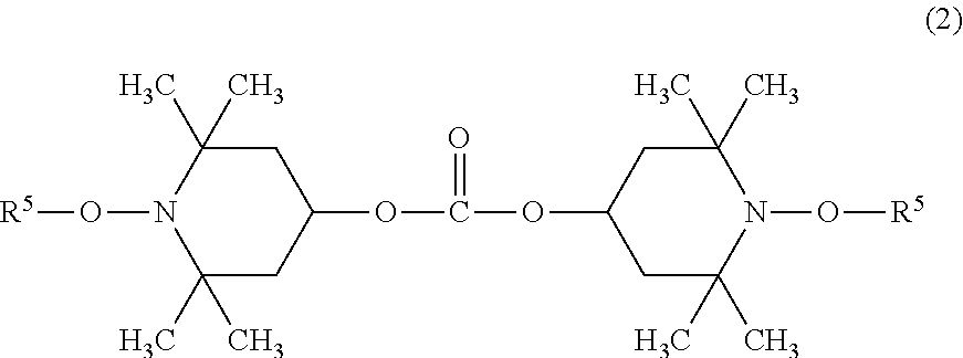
C1(C)(C)CC(OC(=O)OC2CC(C)(C)N(O[R5])C(C)(C)C2)CC(C)(C)N1O[R5]
